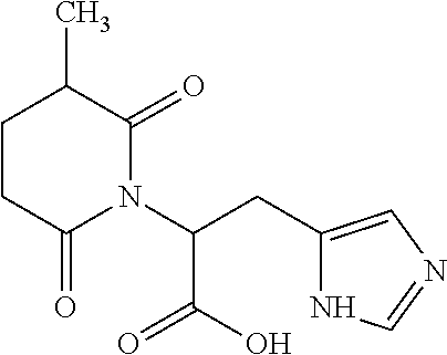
C(C(N1C(=O)C(C)CCC1=O)C(O)=O)C1=CN=CN1
